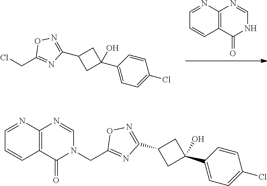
N1C=NC2=C(C1=O)C=CC=N2.C1(CCl)=NC(C2CC(C3=CC=C(Cl)C=C3)(O)C2)=NO1.C1(CN2C=NC3=C(C2=O)C=CC=N3)=NC(C2CC(C3=CC=C(Cl)C=C3)(O)C2)=NO1
